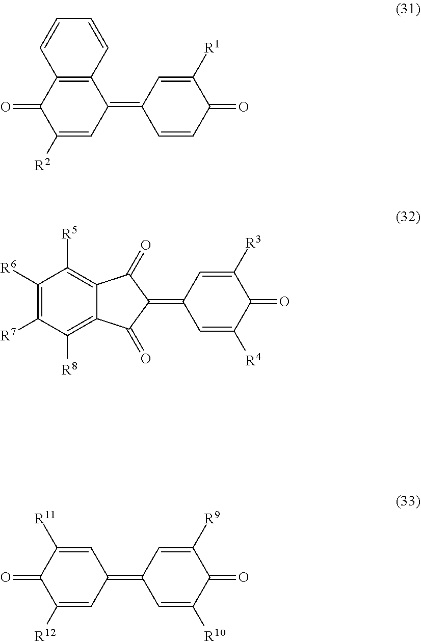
C1([R2])=CC(=C2C=CC(=O)C([R1])=C2)C2=C(C1=O)C=CC=C2.C1(=C2C=C([R4])C(=O)C([R3])=C2)C(=O)C2=C([R5])C([R6])=C([R7])C([R8])=C2C1=O.C1([R12])=CC(=C2C=C([R10])C(=O)C([R9])=C2)C=C([R11])C1=O
